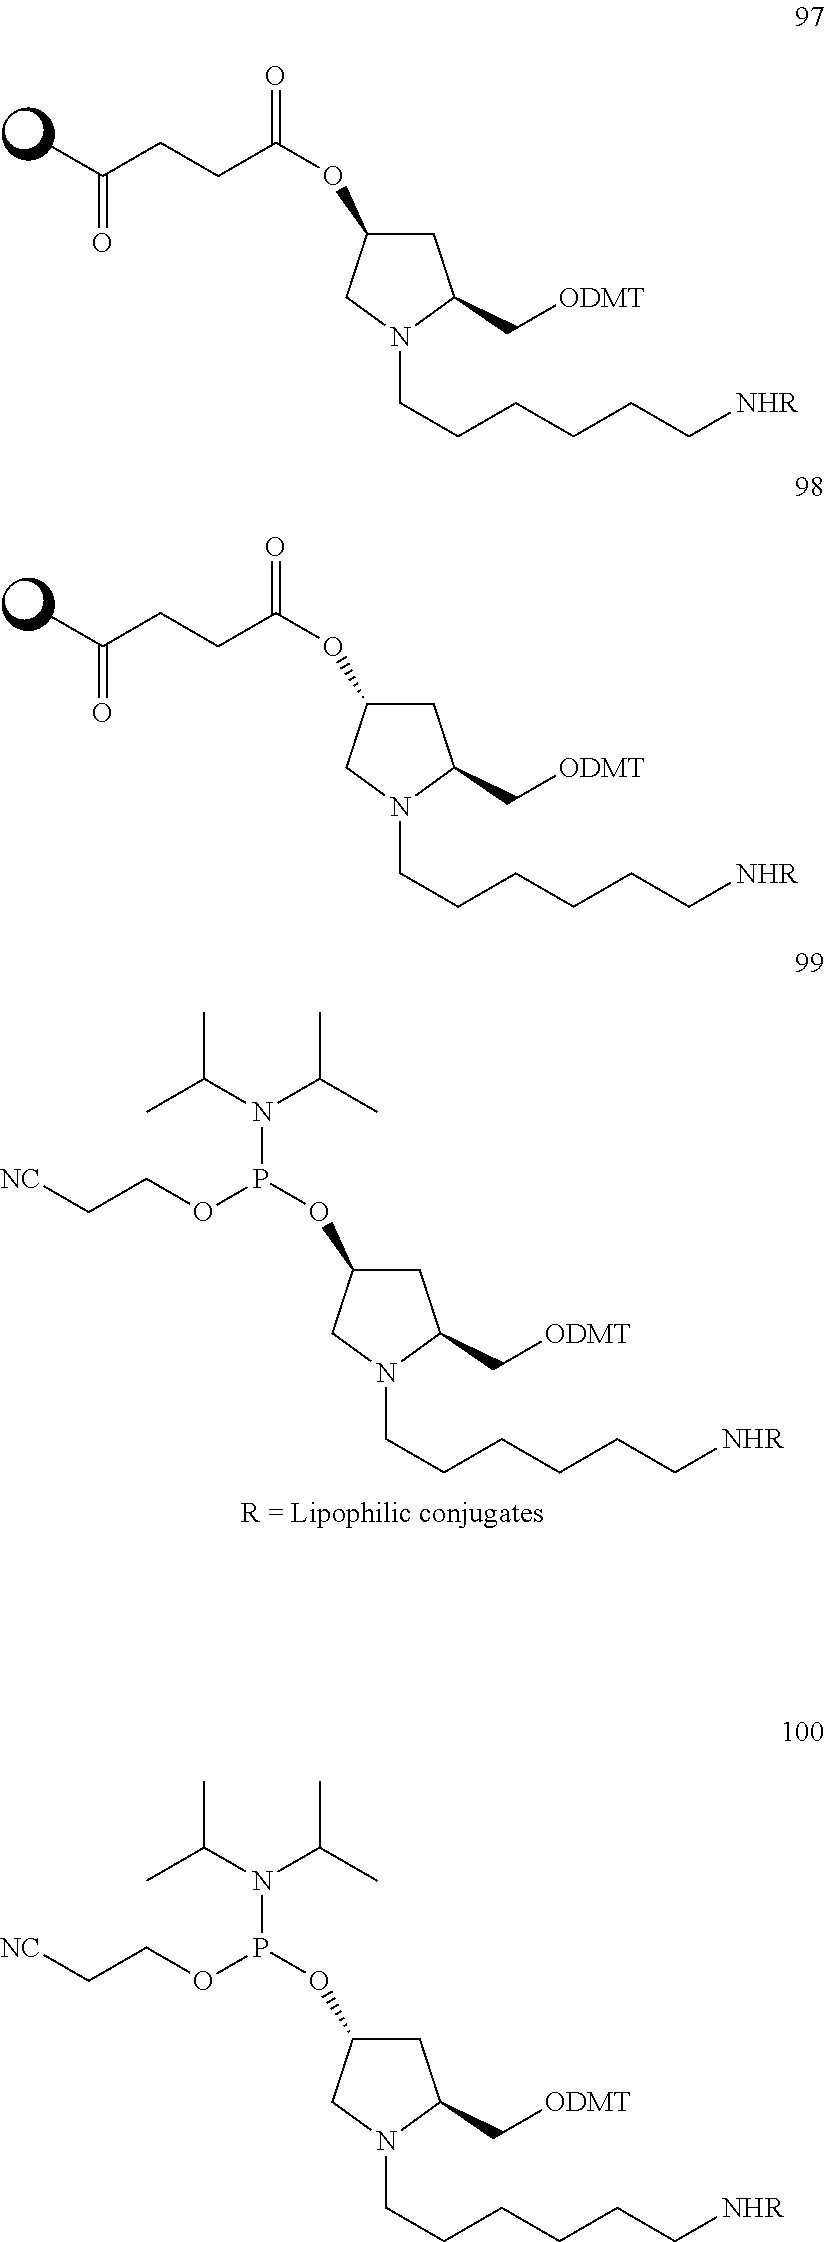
CC(CCC(OC1CC(C[ODMT])N(CCCCCC[NHR])C1)=O)=O.CC(CCC(OC1CC(C[ODMT])N(CCCCCC[NHR])C1)=O)=O.[NC]CCOP(OC1CC(C[ODMT])N(CCCCCC[NHR])C1)N(C(C)C)C(C)C.[NC]CCOP(OC1CC(C[ODMT])N(CCCCCC[NHR])C1)N(C(C)C)C(C)C
